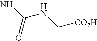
NC(NC[CO2H])=O
